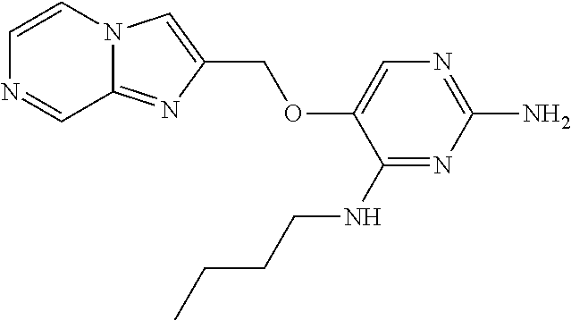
C1=CN=CC2=NC(COC3=CN=C(N)N=C3NCCCC)=CN12
